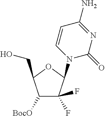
C1([BocO])C(F)(F)C(N2C(=O)N=C(N)C=C2)OC1CO
